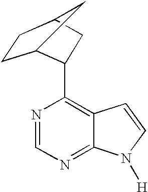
N1=CN=C2C(=C1C1C3CCC(C1)C3)C=CN2[H]
